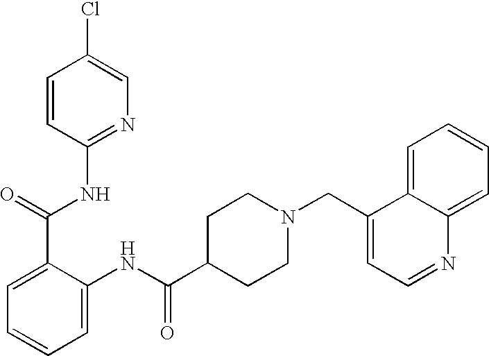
C1=CC(NC(C2=CC=CC=C2NC(C2CCN(CC3=CC=NC4=CC=CC=C34)CC2)=O)=O)=NC=C1Cl
